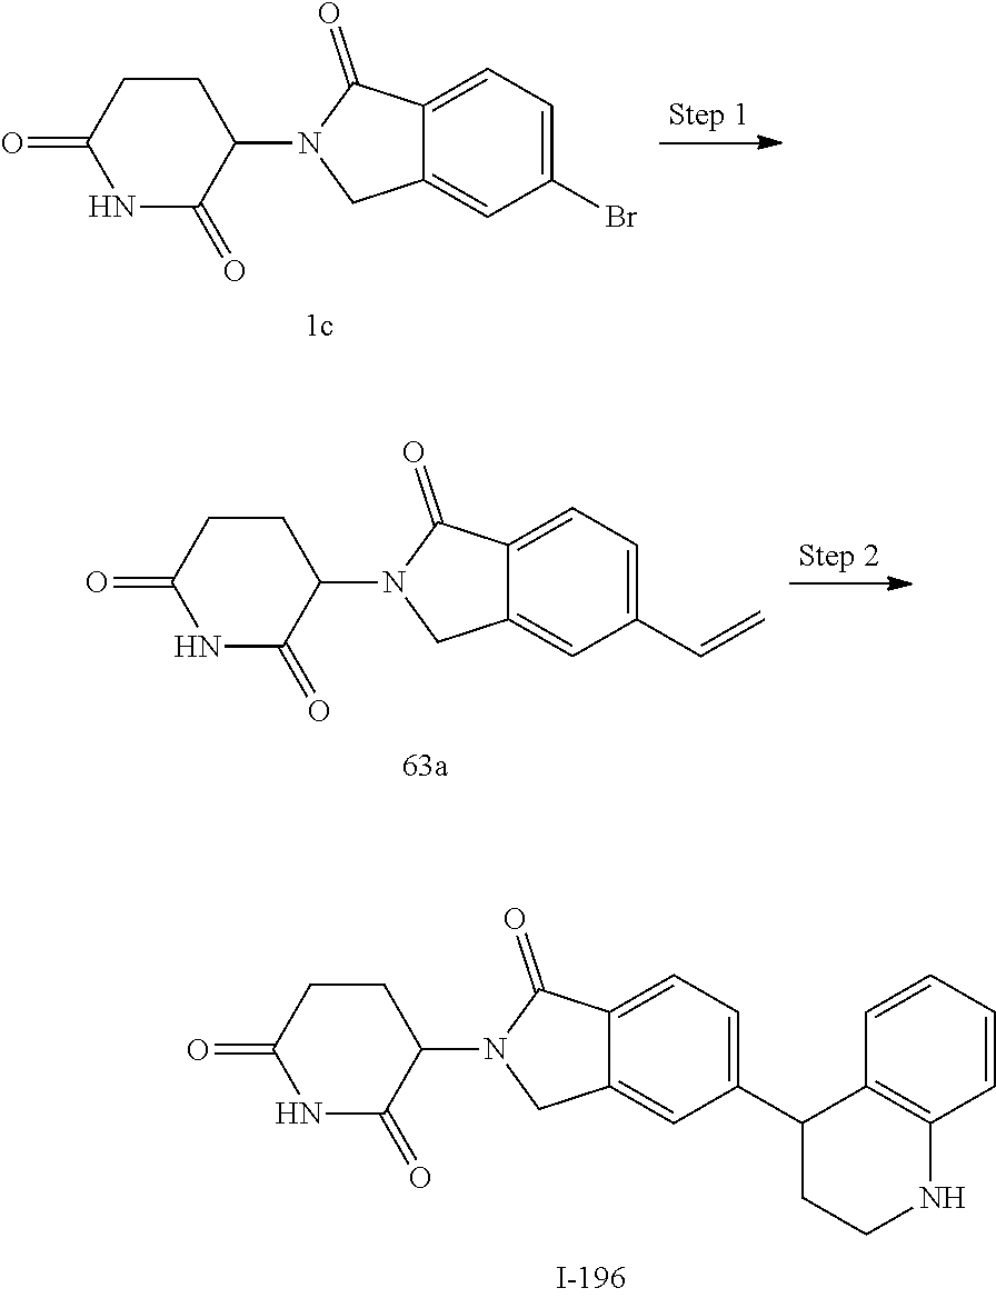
C1CC(=O)NC(=O)C1N1CC2=CC(C3CCNC4=C3C=CC=C4)=CC=C2C1=O.C1CC(=O)NC(=O)C1N1CC2=CC(Br)=CC=C2C1=O.C1CC(=O)NC(=O)C1N1CC2=CC(C=C)=CC=C2C1=O
